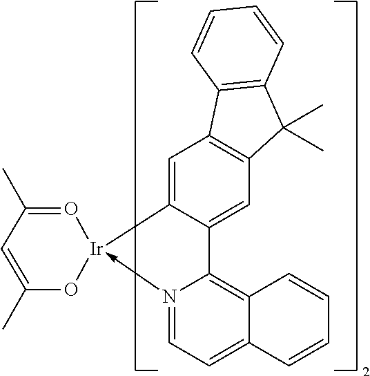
N12->[Ir]3(C4=CC5=C(C=C4C1=C1C(=CC=2)C=CC=C1)C(C)(C)C1=C5C=CC=C1)O=C(C)C=C(C)O3
